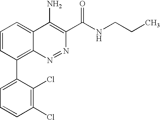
C1=CC(C2=CC=CC(Cl)=C2Cl)=C2C(=C1)C(N)=C(C(NCCC)=O)N=N2
